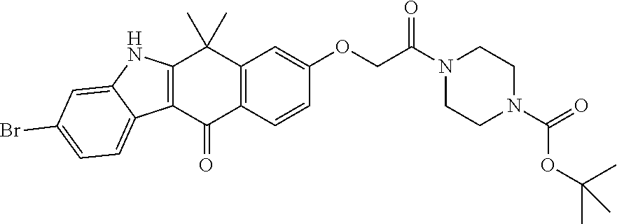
C12=C(C(=O)C3=C(C1(C)C)C=C(OCC(N1CCN(C(=O)OC(C)(C)C)CC1)=O)C=C3)C1=CC=C(Br)C=C1N2
